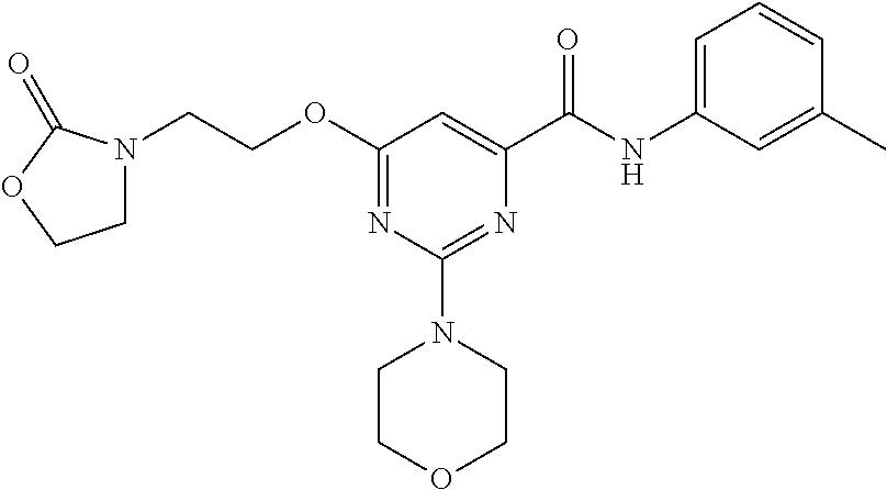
N(C(C1=CC(OCCN2CCOC2=O)=NC(N2CCOCC2)=N1)=O)C1=CC=CC(C)=C1
